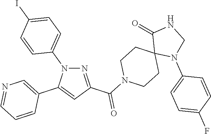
N1=C(C(N2CCC3(CC2)N(C2=CC=C(F)C=C2)CNC3=O)=O)C=C(C2=CN=CC=C2)N1C1=CC=C(I)C=C1
